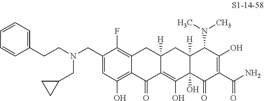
C1(CN(CCC2=CC=CC=C2)CC2CC2)=CC(O)=C2C(=C1F)CC1([H])C(=C(O)C3(O)C([H])(C1)C(N(C)C)C(O)=C(C(N)=O)C3=O)C2=O
